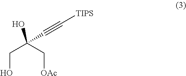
C(O)C(C[OAc])(C#C[TIPS])O
